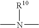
CN(C)[R10]
